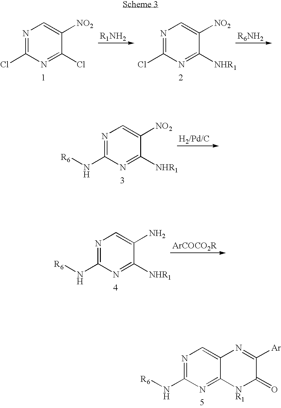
N1=C(Cl)N=C(Cl)C([NO2])=C1.N1=C(Cl)N=C([NHR1])C([NO2])=C1.N1=C(N[R6])N=C([NHR1])C([NO2])=C1.N1=C(N[R6])N=C([NHR1])C(N)=C1.N1=C(N[R6])N=C2C(=C1)N=C([Ar])C(=O)[NR1]2
